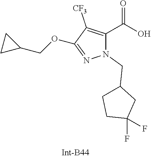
C1([CF3])=C(C(O)=O)N(CC2CCC(F)(F)C2)N=C1OCC1CC1
